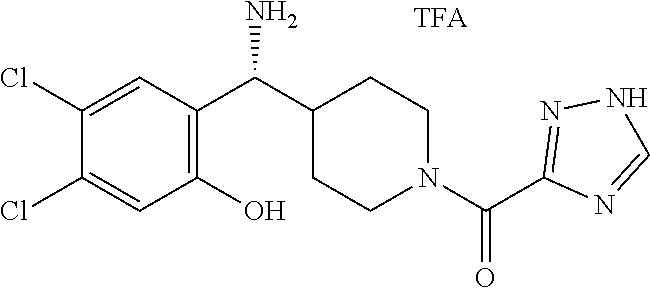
C1(Cl)=CC(O)=C(C(N)C2CCN(C(C3=NNC=N3)=O)CC2)C=C1Cl
